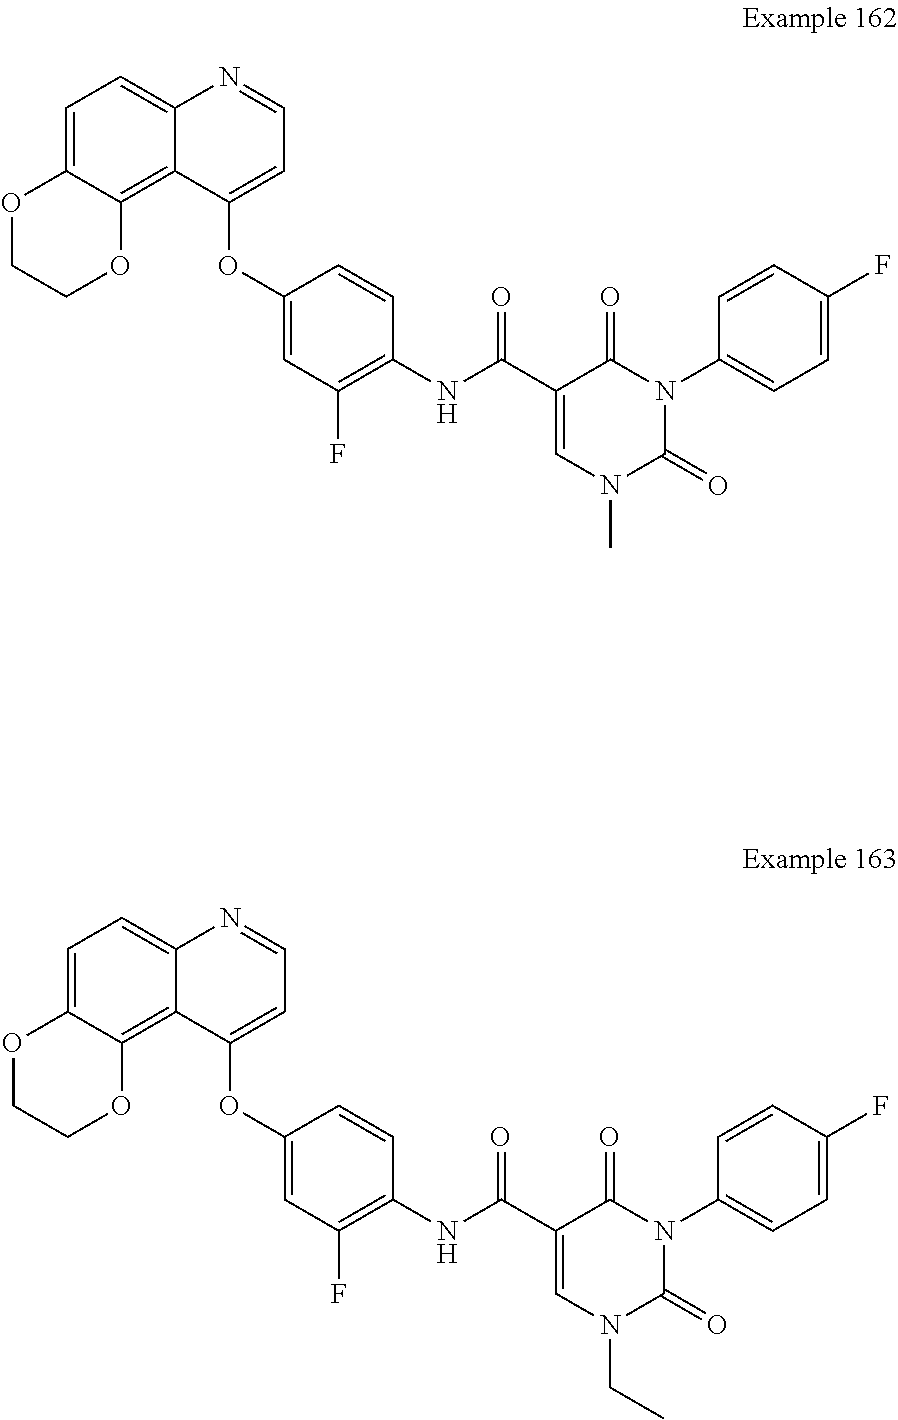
C1=C2C(=C3C(=C1)N=CC=C3OC1=CC(F)=C(NC(C3=CN(C)C(=O)N(C4=CC=C(F)C=C4)C3=O)=O)C=C1)OCCO2.C1=C2C(=C3C(=C1)N=CC=C3OC1=CC(F)=C(NC(C3=CN(CC)C(=O)N(C4=CC=C(F)C=C4)C3=O)=O)C=C1)OCCO2
